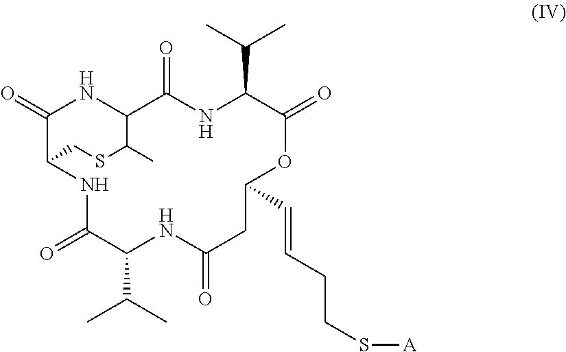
O=C1NC2C(=O)NC(C(C)C)C(=O)OC(C=CCCS[A])CC(=O)NC(C(C)C)C(=O)NC1CSC2C
